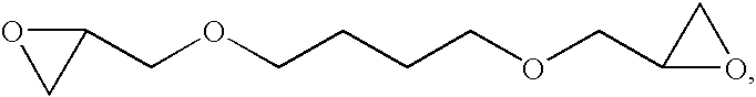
C1(COCCCCOCC2OC2)OC1
